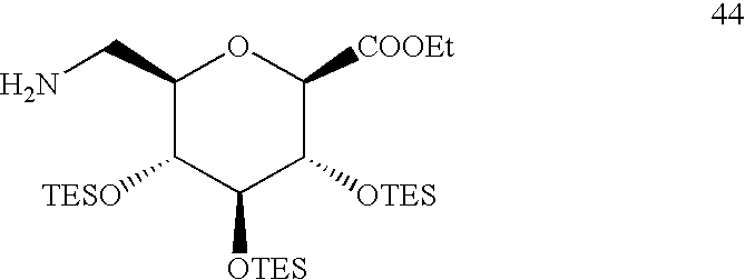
C1(CN)C([TESO])C([OTES])C([OTES])C([COOEt])O1
